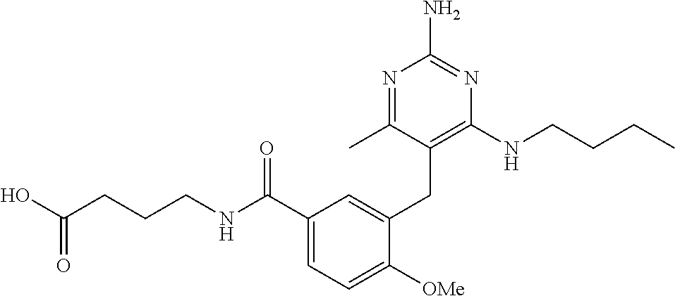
C1=C(C(NCCCC(O)=O)=O)C=C(CC2=C(NCCCC)N=C(N)N=C2C)C([OMe])=C1
